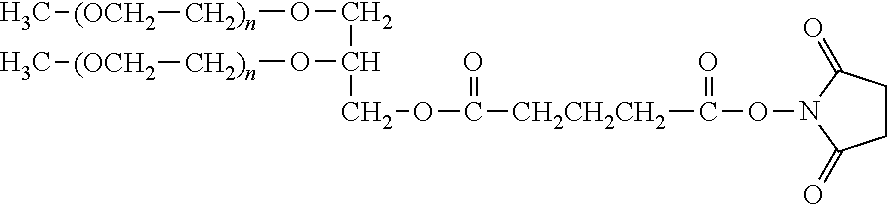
C1CC(=O)N(OC([CH2CH2CH2]C(OCC(O[CH2)n][(OCH2]C)CO[CH2)n][(OCH2]C)=O)=O)C1=O
